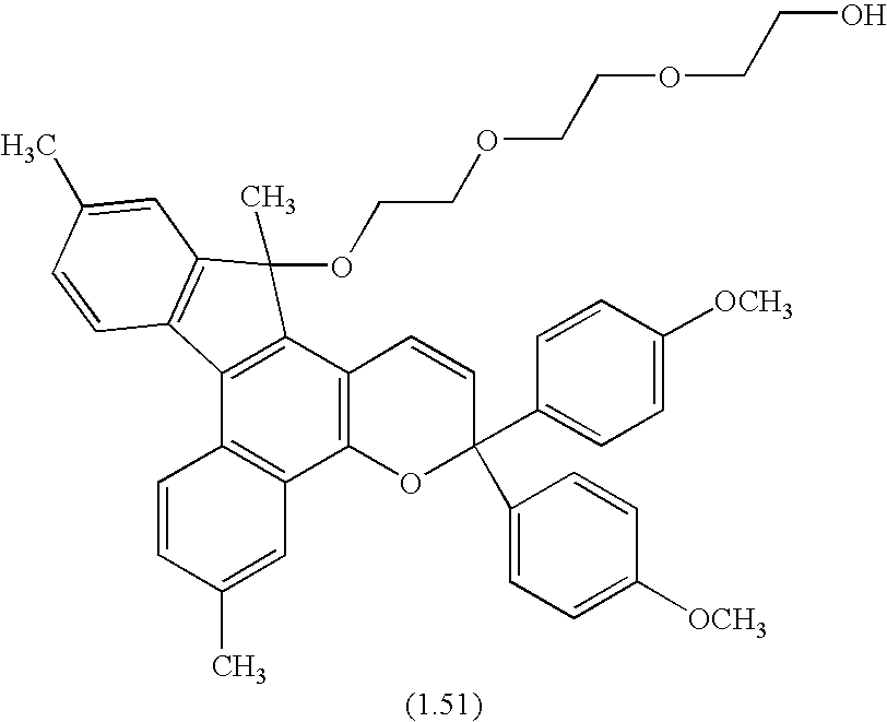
C12=C(C3=C(C4=C1C=CC(C)=C4)OC(C1=CC=C([OCH3])C=C1)(C1=CC=C([OCH3])C=C1)C=C3)C(C)(OCCOCCOCCO)C1=C2C=CC(C)=C1
